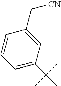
C1=C(C(C)(C)C)C=C(C[CN])C=C1
